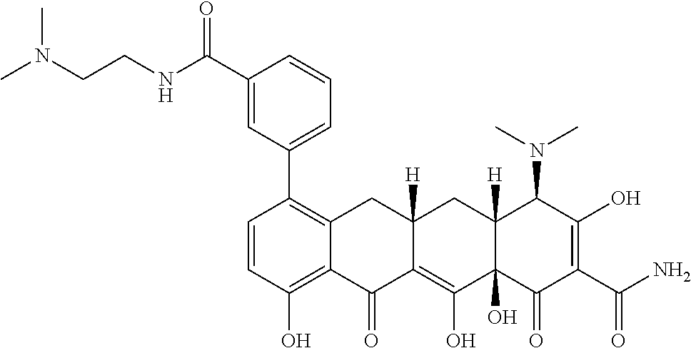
C1=CC(O)=C2C(=C1C1=CC=CC(C(=O)NCCN(C)C)=C1)CC1([H])C(=C(O)C3(O)C([H])(C1)C(N(C)C)C(O)=C(C(N)=O)C3=O)C2=O
